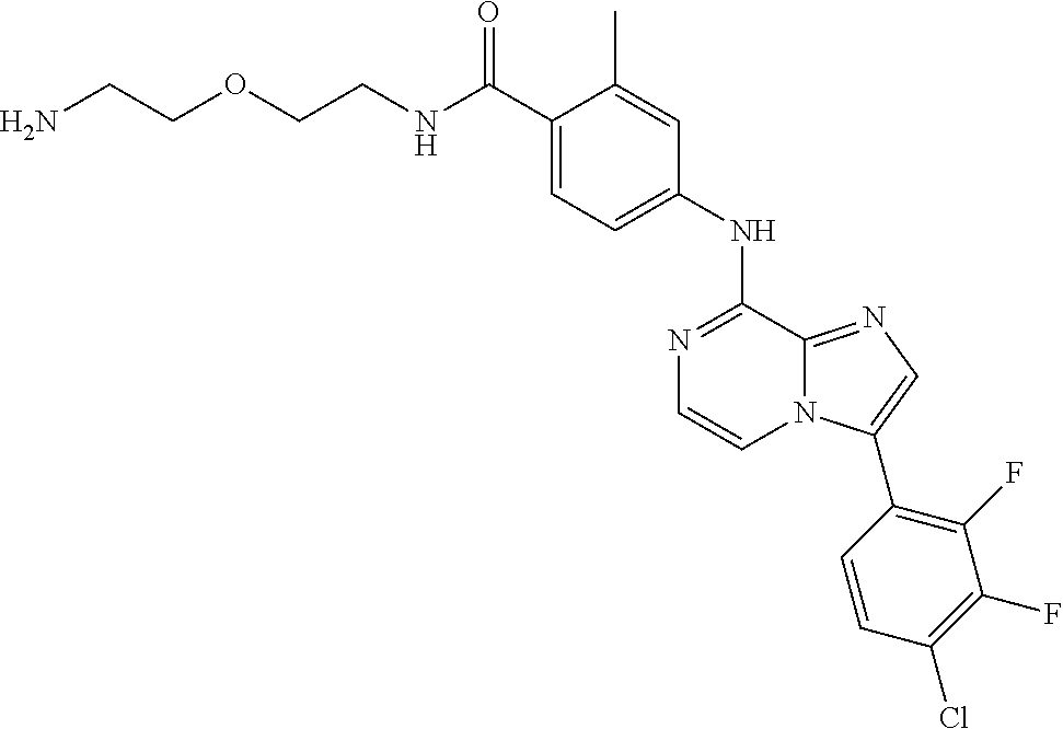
C(C1=CC=C(NC2=NC=CN3C2=NC=C3C2=C(F)C(F)=C(Cl)C=C2)C=C1C)(=O)NCCOCCN
